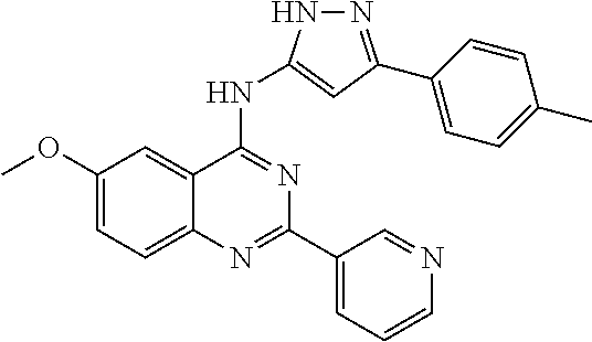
C1(OC)=CC=C2C(=C1)C(NC1=CC(C3=CC=C(C)C=C3)=NN1)=NC(C1=CC=CN=C1)=N2
